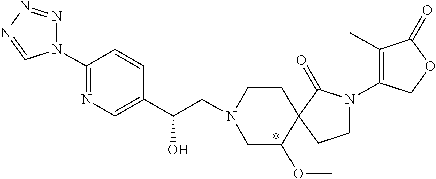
C1(C(CN2CC(OC)C3(CC2)C(=O)N(C2=C(C)C(=O)OC2)CC3)O)=CN=C(N2N=NN=C2)C=C1
